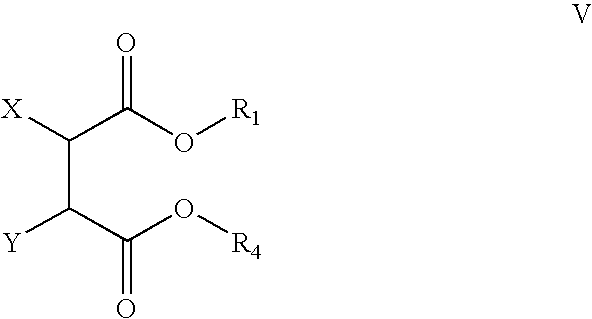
C(C(C(O[R4])=O)[Y])(C(O[R1])=O)[X]
